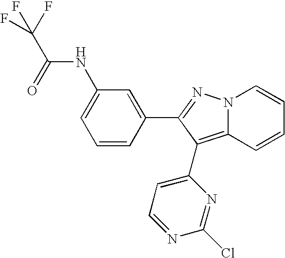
C(=O)(NC1=CC=CC(C2=NN3C(=C2C2=CC=NC(Cl)=N2)C=CC=C3)=C1)C(F)(F)F
